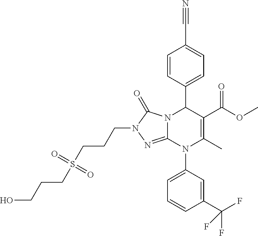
C1=CC(C2N3C(=NN(CCCS(CCCO)(=O)=O)C3=O)N(C3=CC=CC(C(F)(F)F)=C3)C(C)=C2C(OC)=O)=CC=C1C#N
